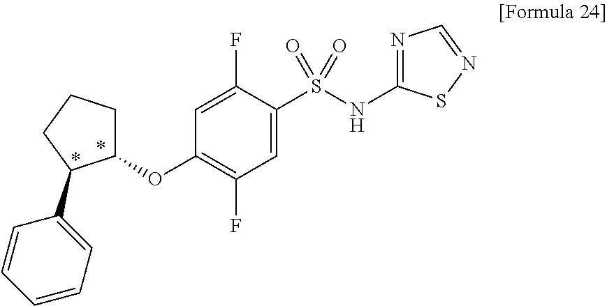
C1(S(NC2=NC=NS2)(=O)=O)=CC(F)=C(OC2CCCC2C2=CC=CC=C2)C=C1F
